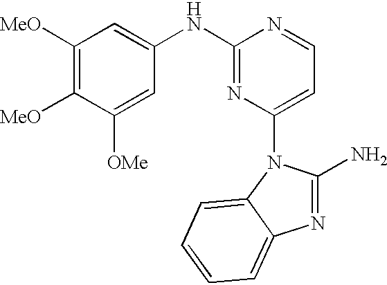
C1([MeO])=C([MeO])C([OMe])=CC(NC2=NC(N3C4=CC=CC=C4N=C3N)=CC=N2)=C1
